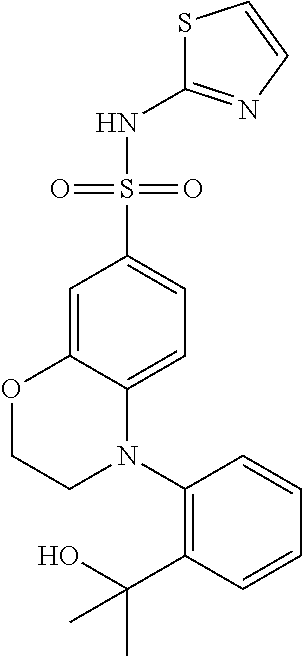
N(C1=NC=CS1)S(C1=CC=C2C(=C1)OCCN2C1=C(C(O)(C)C)C=CC=C1)(=O)=O
